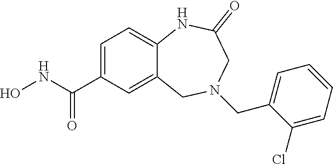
C1=C(C(NO)=O)C=C2C(=C1)NC(=O)CN(CC1=CC=CC=C1Cl)C2
